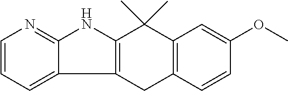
C12=C(CC3=C(C1(C)C)C=C(OC)C=C3)C1=CC=CN=C1N2
